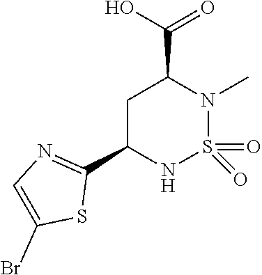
C1C(C2=NC=C(Br)S2)NS(=O)(=O)N(C)C1C(O)=O
